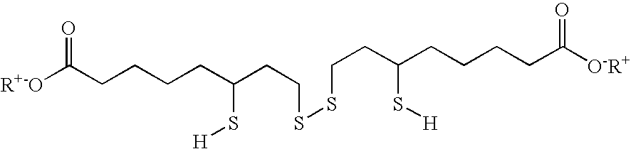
[R+-O]C(CCCCC(CCSSCCC(CCCCC([O-R+])=O)S[H])S[H])=O
